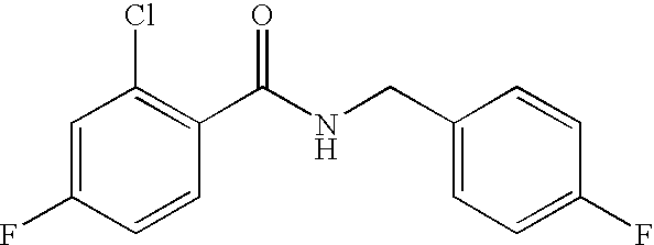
C1=C(F)C=CC(C(NCC2=CC=C(F)C=C2)=O)=C1Cl
